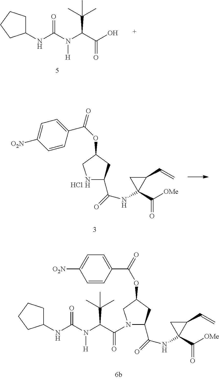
C1(C(NC2(C([OMe])=O)C(C=C)C2)=O)CC(OC(C2=CC=C([O2N])C=C2)=O)CN1C(C(N(C(NC1CCCC1)=O)[H])C(C)(C)C)=O.C1(NC(N(C(C(O)=O)C(C)(C)C)[H])=O)CCCC1.N1C(C(NC2(C([OMe])=O)C(C=C)C2)=O)CC(OC(C2=CC=C([O2N])C=C2)=O)C1.Cl
